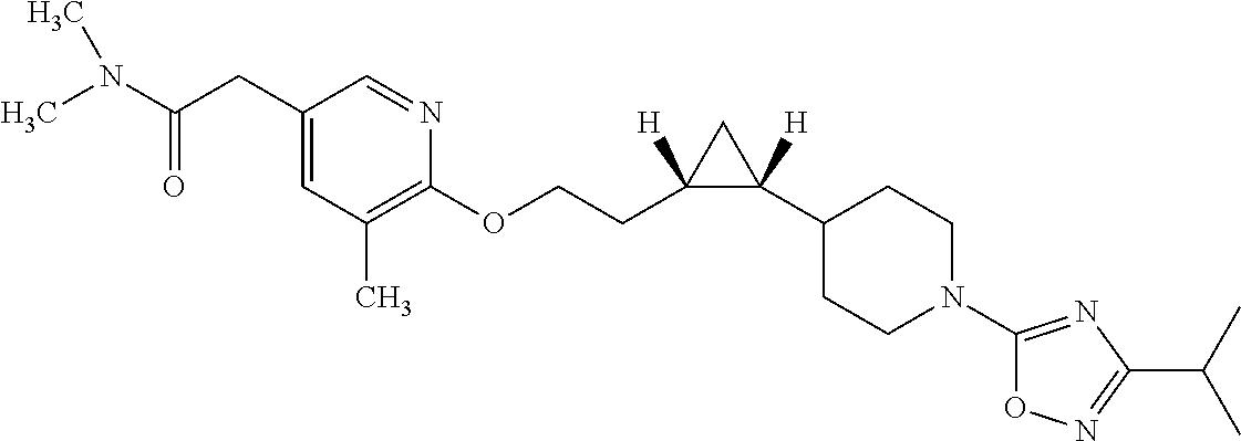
C1(CC(N(C)C)=O)=CC(C)=C(OCCC2([H])C([H])(C3CCN(C4=NC(C(C)C)=NO4)CC3)C2)N=C1
